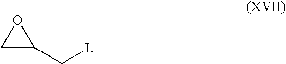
C1(C[L])OC1
